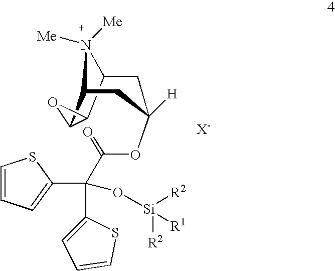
C12C3C(C(N1([Me])[Me])CC([H])(OC(=O)C(C1=CC=CS1)(C1=CC=CS1)O[Si]([R1])([R2])[R2])C2)O3
